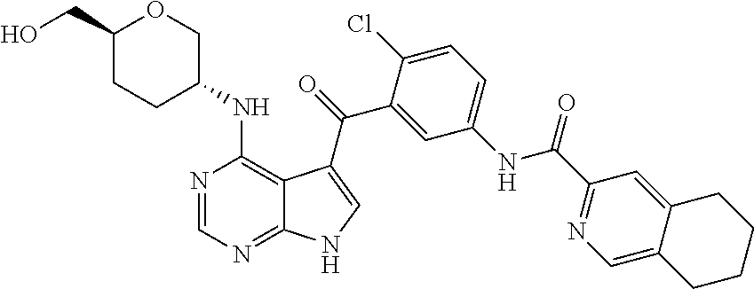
C1=C(NC(C2=NC=C3C(=C2)CCCC3)=O)C=C(C(=O)C2=CNC3=NC=NC(NC4COC(CO)CC4)=C32)C(Cl)=C1
